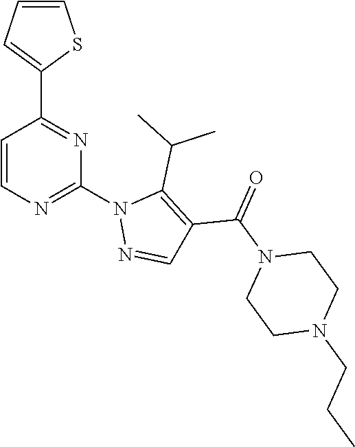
C1(C2=NC(N3N=CC(C(N4CCN(CCC)CC4)=O)=C3C(C)C)=NC=C2)=CC=CS1
